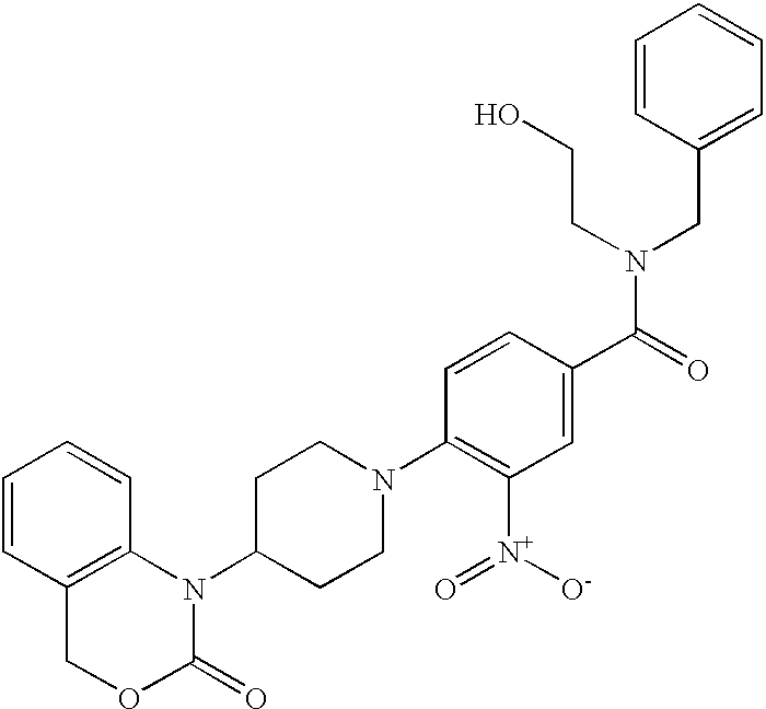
C1=CC2=C(C=C1)N(C1CCN(C3=C([N+]([O-])=O)C=C(C(=O)N(CC4=CC=CC=C4)CCO)C=C3)CC1)C(=O)OC2
